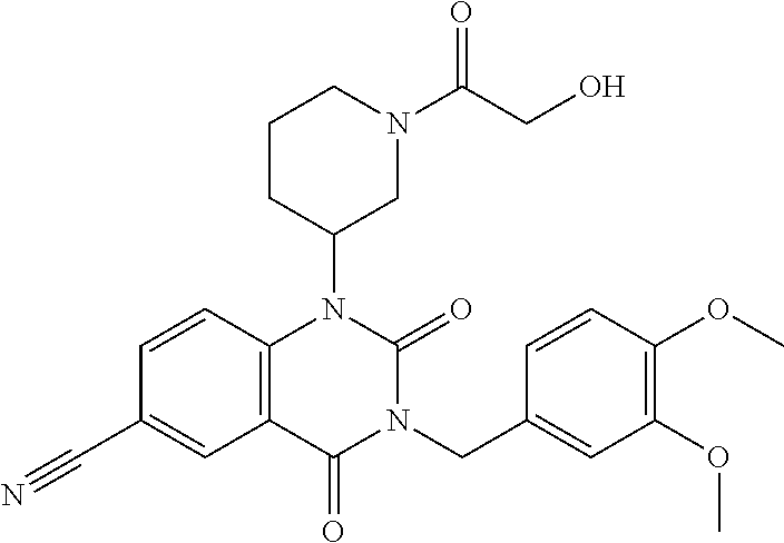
C1=CC2=C(C=C1C#N)C(=O)N(CC1=CC(OC)=C(OC)C=C1)C(=O)N2C1CN(C(CO)=O)CCC1
